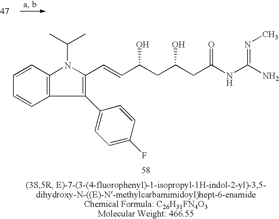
C1(C2=CC=C(F)C=C2)=C(C=CC(CC(CC(NC(N)=NC)=O)O)O)N(C(C)C)C2=C1C=CC=C2
